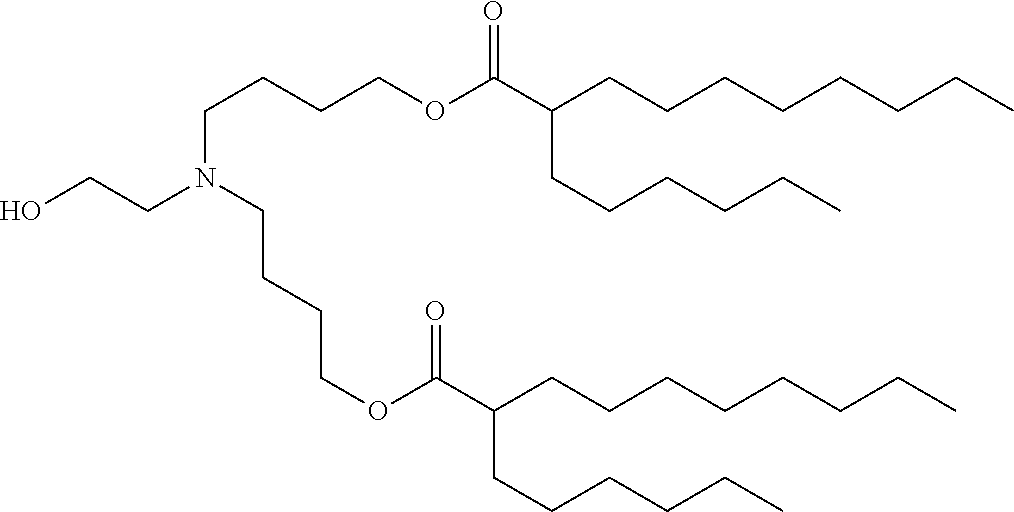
OCCN(CCCCOC(C(CCCCCCCC)CCCCCC)=O)CCCCOC(C(CCCCCCCC)CCCCCC)=O
